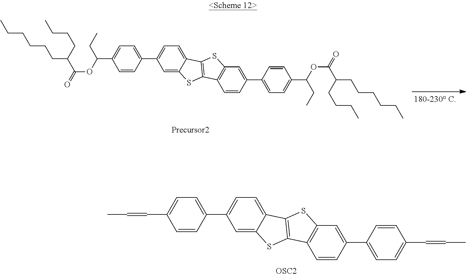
[OSC2].CC=CC1=CC=C(C2=CC=C3C(=C2)SC2=C3SC3=C2C=CC(C2=CC=C(C=CC)C=C2)=C3)C=C1.C1(C2=CC=C(C(CC)OC(=O)C(CCCCCC)CCCC)C=C2)=CC=C2C(=C1)SC1=C2SC2=C1C=CC(C1=CC=C(C(OC(=O)C(CCCCCC)CCCC)CC)C=C1)=C2
